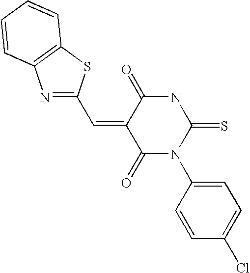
O=C1C(=CC2=NC3=C(S2)C=CC=C3)C(=O)N(C2=CC=C(Cl)C=C2)C(=S)N1
